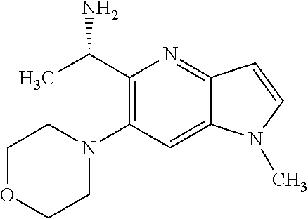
CC(C1=C(N2CCOCC2)C=C2C(=N1)C=CN2C)N
